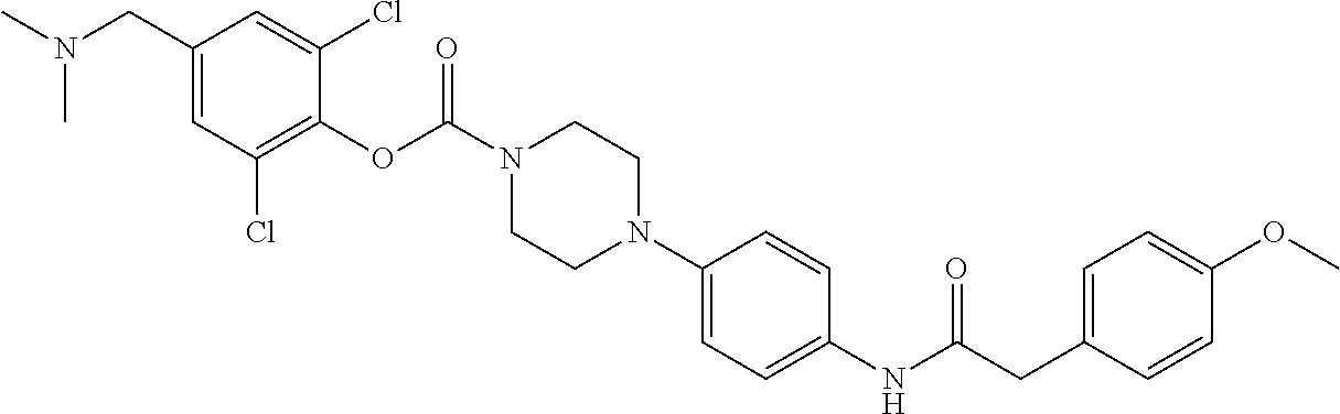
C1(CN(C)C)=CC(Cl)=C(OC(N2CCN(C3=CC=C(NC(CC4=CC=C(OC)C=C4)=O)C=C3)CC2)=O)C(Cl)=C1
